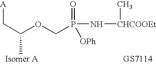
[A]CC(C)OCP(N[CHCOOEt]C)(=O)[OPh]
